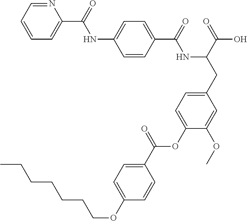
C1=CC(C(=O)NC(CC2=CC=C(OC(C3=CC=C(OCCCCCCC)C=C3)=O)C(OC)=C2)C(=O)O)=CC=C1NC(=O)C1=CC=CC=N1
